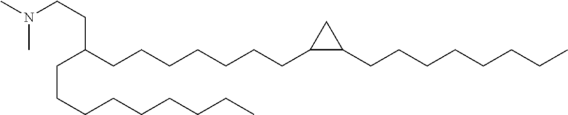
C(C(CCCCCCCC1C(CCCCCCCC)C1)CCCCCCCCC)CN(C)C
